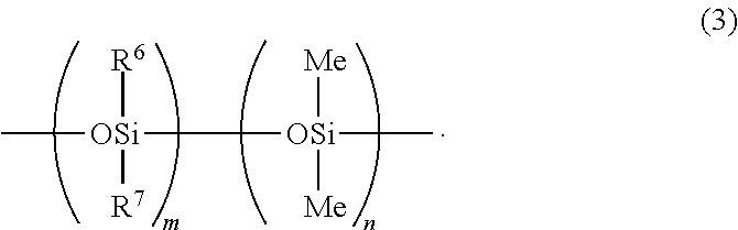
C[OSi]([R6])([R7])[OSi]([Me])([Me])C
